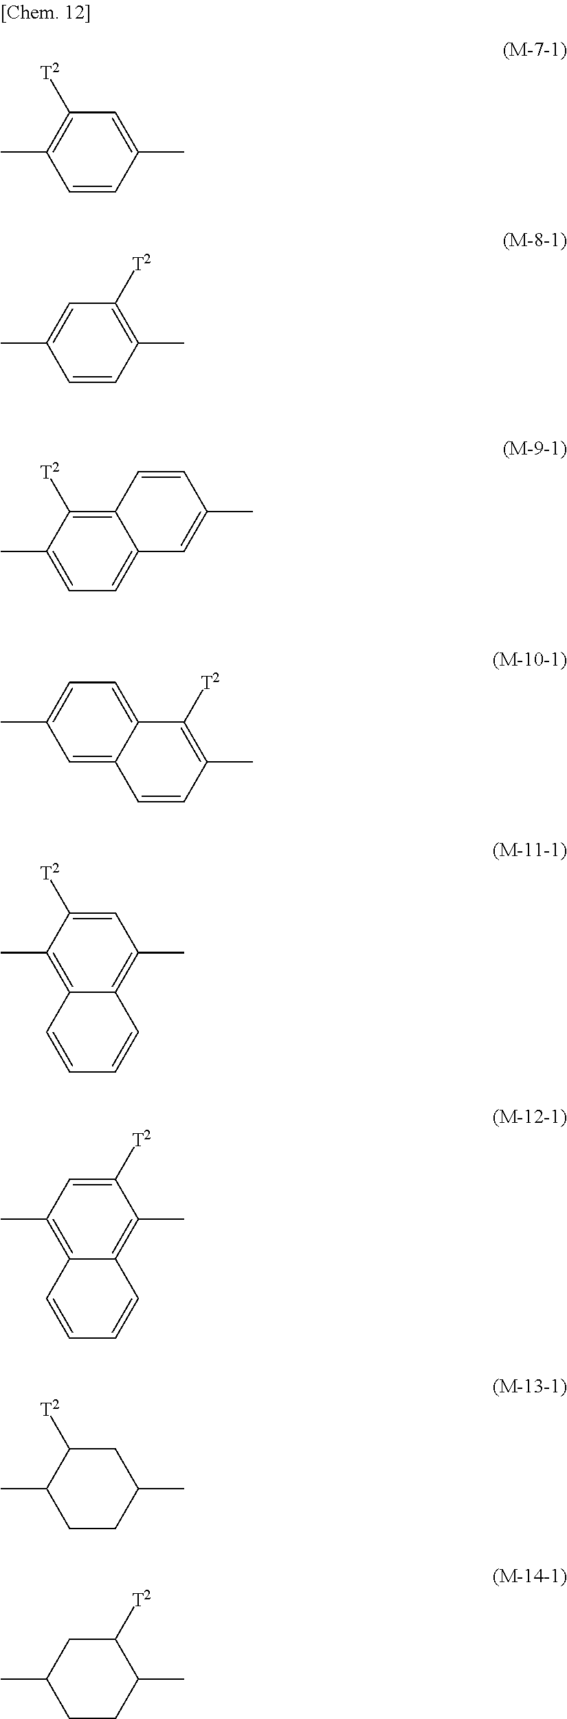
C1=CC(C)=CC([T2])=C1C.C1=CC(C)=C([T2])C=C1C.C1([T2])=C2C(=CC=C1C)C=C(C)C=C2.C1=C(C)C=C2C(=C1)C([T2])=C(C)C=C2.C12=C(C)C([T2])=CC(C)=C1C=CC=C2.C12=C(C)C=C([T2])C(C)=C1C=CC=C2.C1CC(C)CC([T2])C1C.C1CC(C)C([T2])CC1C
